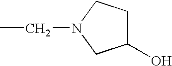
CCN1CC(O)CC1
